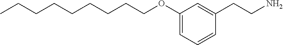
CCCCCCCCCOC1=CC=CC(CCN)=C1
